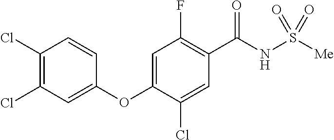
C1(Cl)=C(Cl)C=C(OC2=CC(F)=C(C(NS([Me])(=O)=O)=O)C=C2Cl)C=C1
